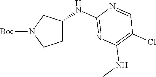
[Boc]N1CCC(NC2=NC(NC)=C(Cl)C=N2)C1
